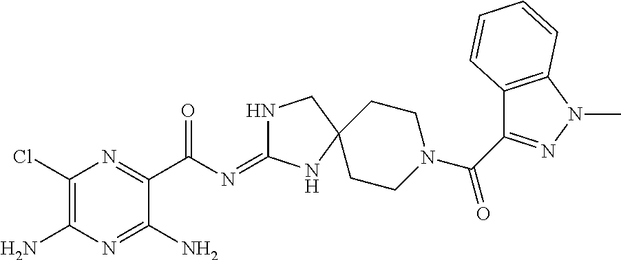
C1(Cl)=C(N)N=C(N)C(C(N=C2NCC3(N2)CCN(C(=O)C2=NN(C)C4=C2C=CC=C4)CC3)=O)=N1
